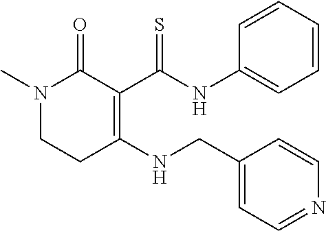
N1(C)CCC(NCC2=CC=NC=C2)=C(C(NC2=CC=CC=C2)=S)C1=O
